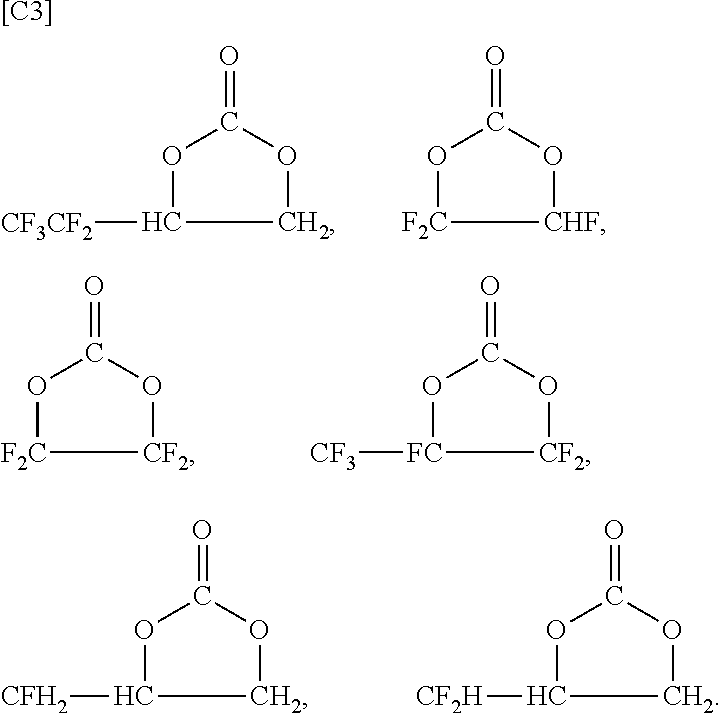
O=C1OCC([CF3CF2])O1.O=C1O[CHF][F2C]O1.O=C1O[CF2][F2C]O1.O=C1O[CF2][FC]([CF3])O1.O=C1OCC([CFH2])O1.O=C1OCC([CF2H])O1.[[C3]]
